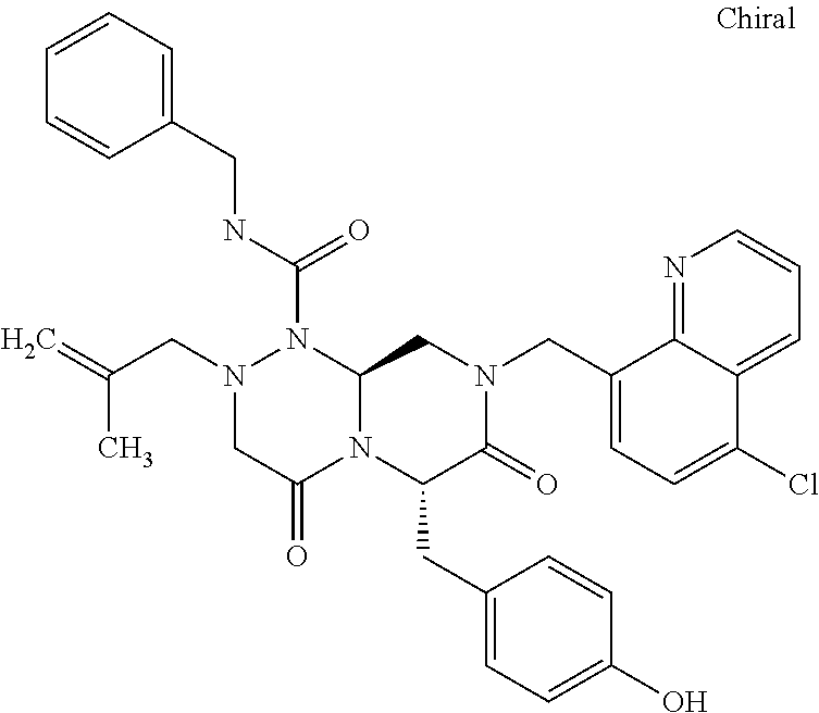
N1(CC(=C)C)CC(=O)N2C(N1C(NCC1=CC=CC=C1)=O)CN(CC1=CC=C(Cl)C3=CC=CN=C13)C(=O)C2CC1=CC=C(O)C=C1
